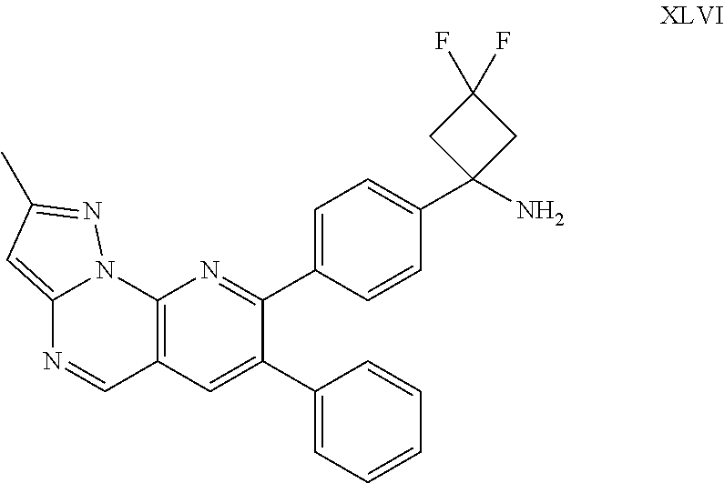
C12=CC(C)=NN1C1=C(C=N2)C=C(C2=CC=CC=C2)C(C2=CC=C(C3(N)CC(F)(F)C3)C=C2)=N1
